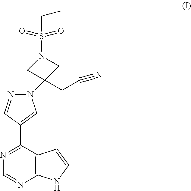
N1(C2(CC#N)CN(S(CC)(=O)=O)C2)N=CC(C2=NC=NC3=C2C=CN3)=C1
